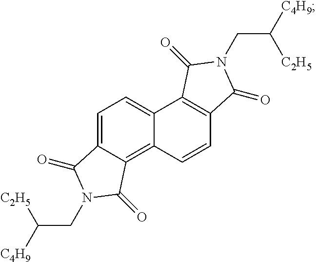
C1=CC2=C3C(=CC=C2C2=C1C(=O)N(CC([C2H5])[C4H9])C2=O)C(=O)N(CC([C2H5])[C4H9])C3=O
